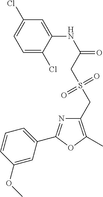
C1=C(Cl)C(NC(=O)CS(CC2=C(C)OC(C3=CC=CC(OC)=C3)=N2)(=O)=O)=CC(Cl)=C1
